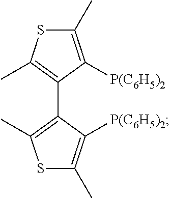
C1(C2=C(C)SC(C)=C2[P(C6H5)2])=C(C)SC(C)=C1[P(C6H5)2]
